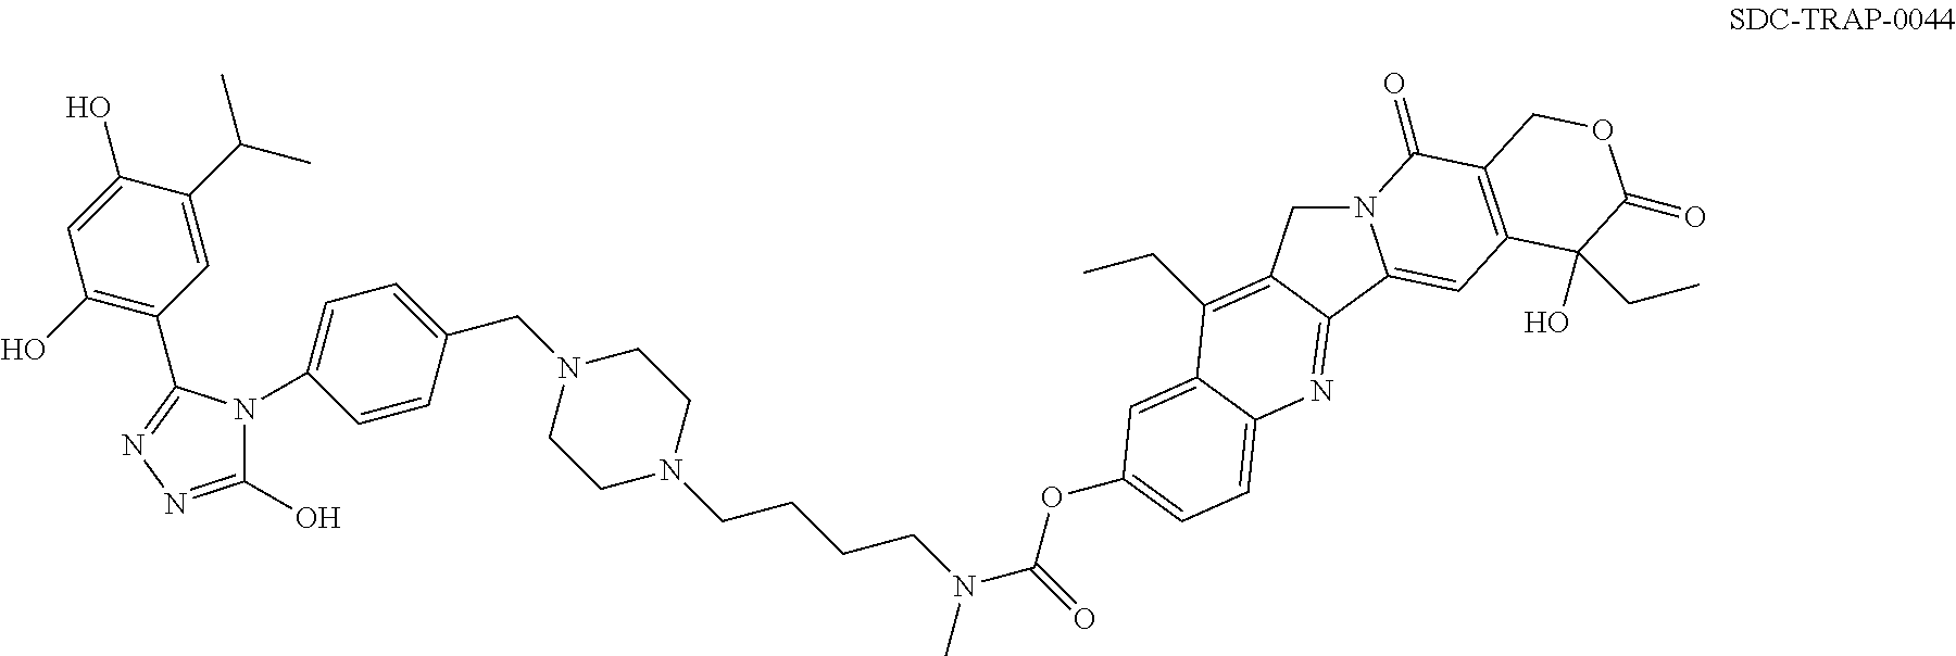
N12CC3=C(CC)C4=CC(OC(=O)N(C)CCCCN5CCN(CC6=CC=C(N7C(O)=NN=C7C7=C(O)C=C(O)C(C(C)C)=C7)C=C6)CC5)=CC=C4N=C3C1=CC1=C(C2=O)COC(=O)C1(O)CC
